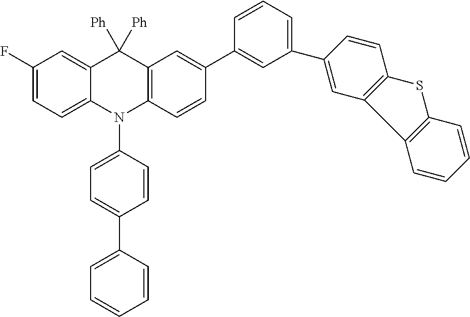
C1(F)=CC=C2C(=C1)C([Ph])([Ph])C1=C(N2C2=CC=C(C3=CC=CC=C3)C=C2)C=CC(C2=CC(C3=CC4=C(C=C3)SC3=C4C=CC=C3)=CC=C2)=C1
